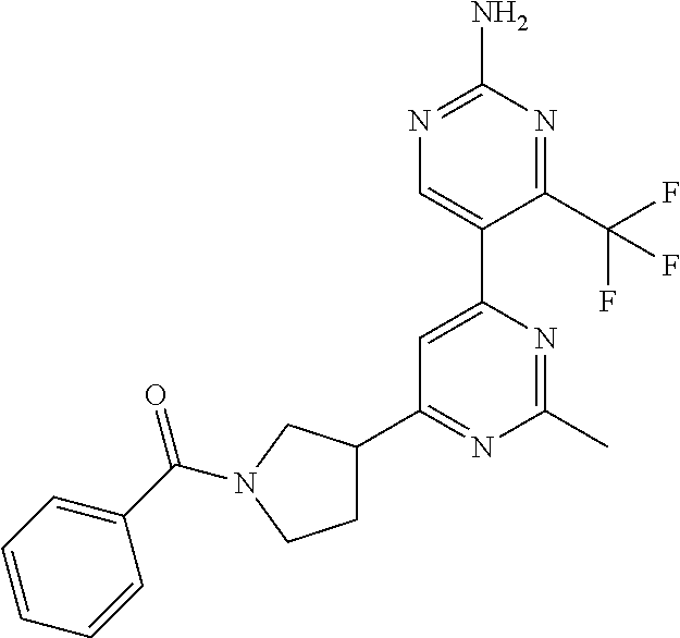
C1C(C2=NC(C)=NC(C3=CN=C(N)N=C3C(F)(F)F)=C2)CN(C(C2=CC=CC=C2)=O)C1
